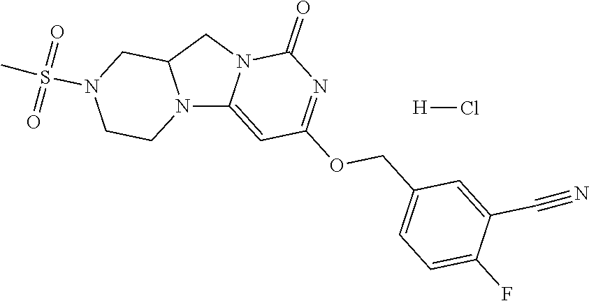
N12C3=CC(OCC4=CC=C(F)C(C#N)=C4)=NC(=O)N3CC1CN(S(=O)(=O)C)CC2.[H]Cl
